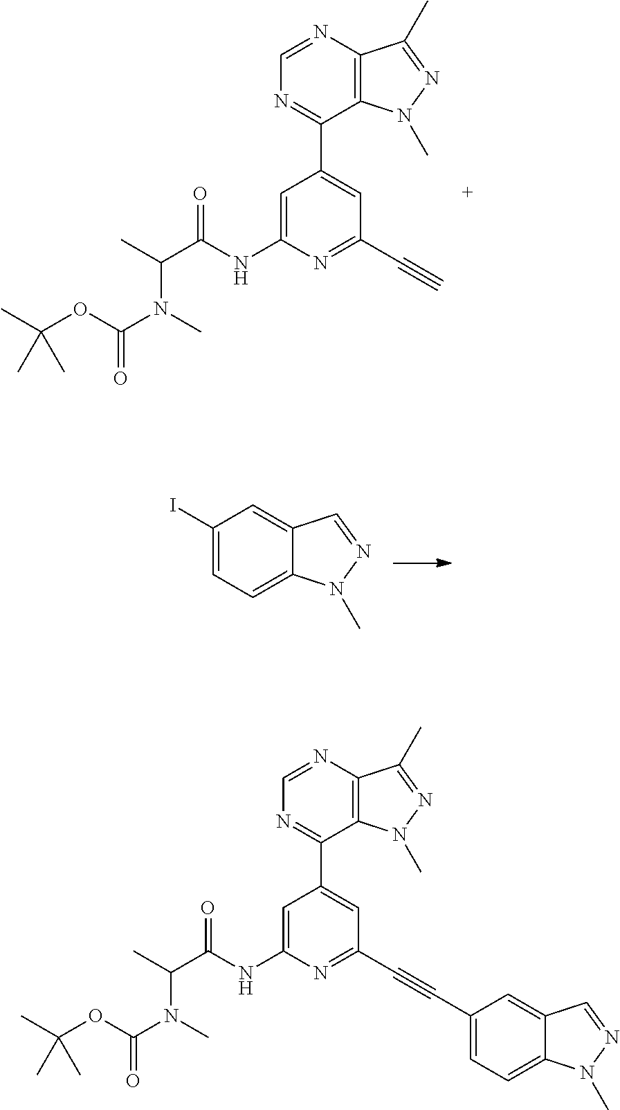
C1=C(NC(C(C)N(C)C(OC(C)(C)C)=O)=O)N=C(C#C)C=C1C1=NC=NC2=C1N(C)N=C2C.C12=CC(I)=CC=C1N(C)N=C2.C1=C(NC(C(C)N(C)C(OC(C)(C)C)=O)=O)N=C(C#CC2=CC=C3C(=C2)C=NN3C)C=C1C1=NC=NC2=C1N(C)N=C2C
